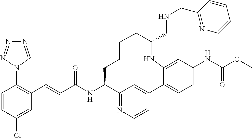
C1=CC(Cl)=CC(C=CC(NC2C3=NC=CC(=C3)C3=CC=C(NC(OC)=O)C=C3NC(CNCC3=NC=CC=C3)CCCC2)=O)=C1N1C=NN=N1
